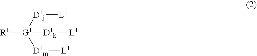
[R1][G1]([D1j][L1])([D1k][L1])[D1m][L1]
